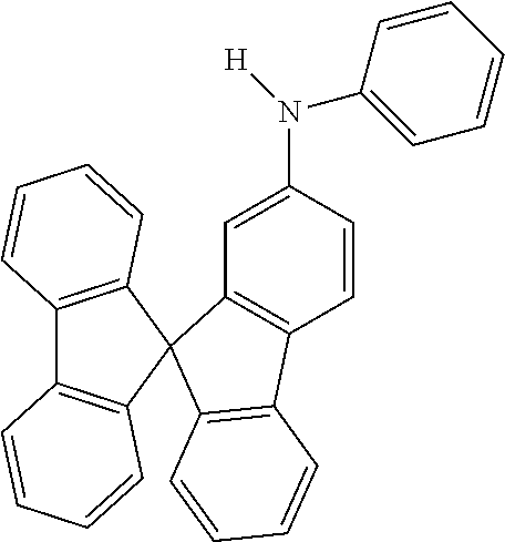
C12=C(C=CC=C1)C1(C3=C2C=CC=C3)C2=C(C=CC(N([H])C3=CC=CC=C3)=C2)C2=C1C=CC=C2
